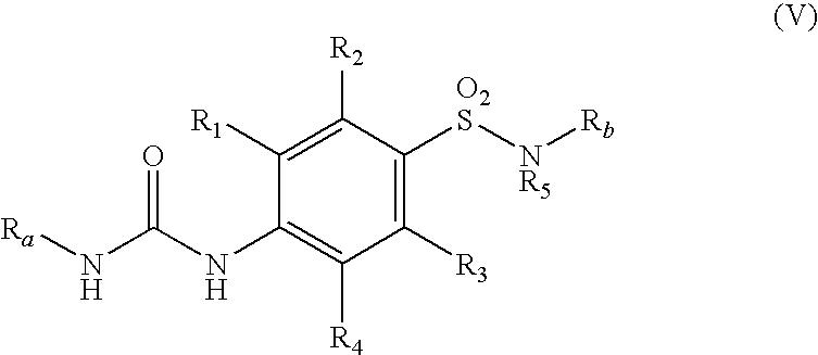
C1([R3])=C([O2S][NR5][Rb])C([R2])=C([R1])C(NC(N[Ra])=O)=C1[R4]
